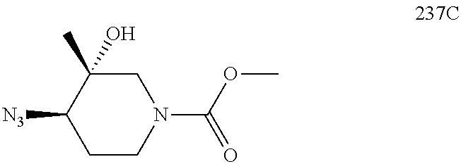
C1C(C)(O)C([N3])CCN1C(OC)=O
